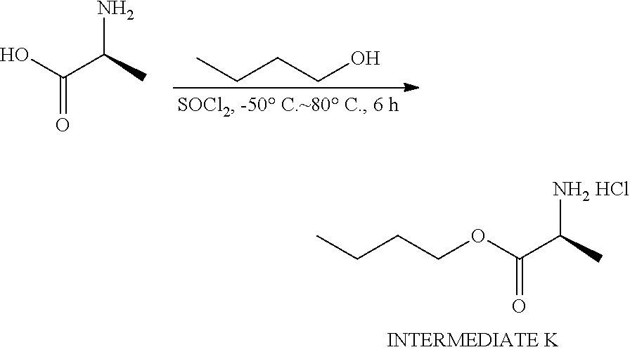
CCCCO.OC(C(C)N)=O.O(C(C(C)[NH2 HCl])=O)CCCC
